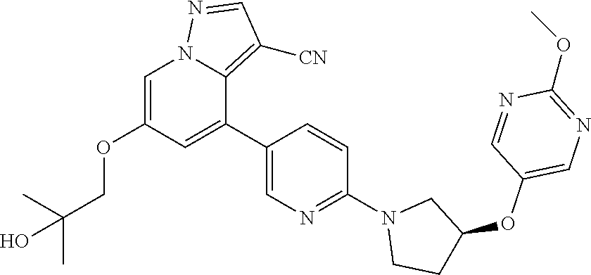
C1=C(OCC(O)(C)C)C=C(C2=CN=C(N3CC(OC4=CN=C(OC)N=C4)CC3)C=C2)C2=C([CN])C=NN12
